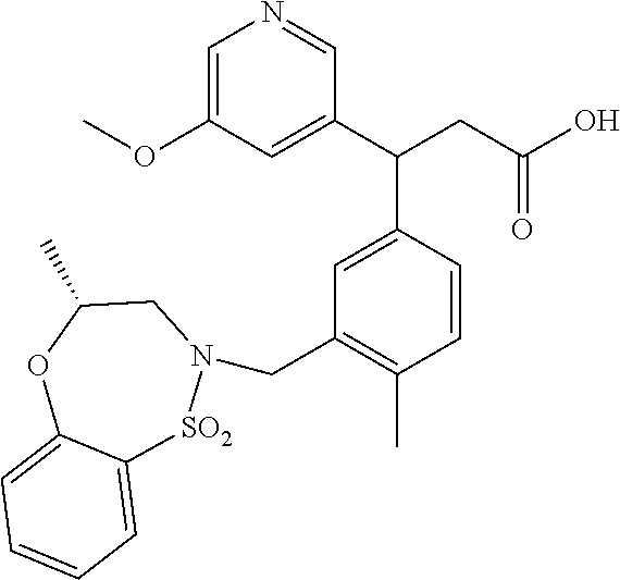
C1=C(OC)C=C(C(CC(O)=O)C2=CC(CN3[SO2]C4=CC=CC=C4OC(C)C3)=C(C)C=C2)C=N1
